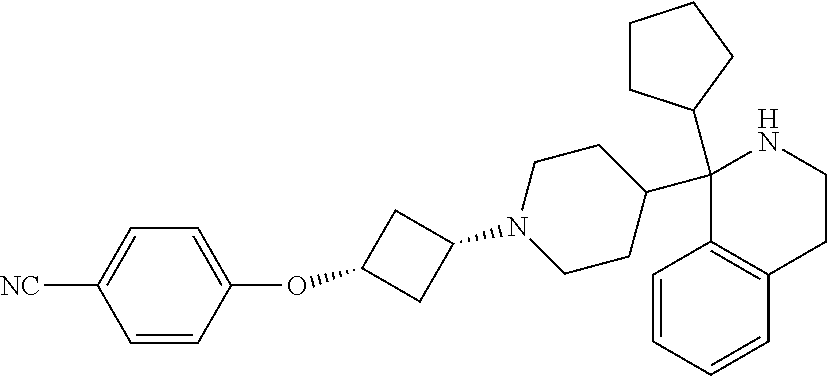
C1(C2CCCC2)(C2CCN(C3CC(OC4=CC=C([NC])C=C4)C3)CC2)C2=C(CCN1)C=CC=C2
